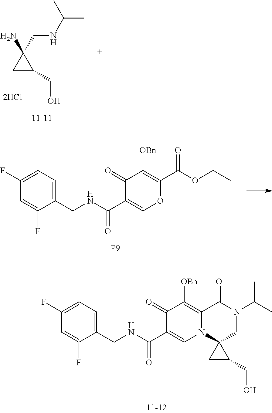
C1(CNC(C2=COC(C(OCC)=O)=C([OBn])C2=O)=O)=CC=C(F)C=C1F.[P9].C1(CNC(C2=CN3C(=C([OBn])C2=O)C(=O)N(C(C)C)CC32CC2CO)=O)=CC=C(F)C=C1F.C1C(CO)C1(N)CNC(C)C
